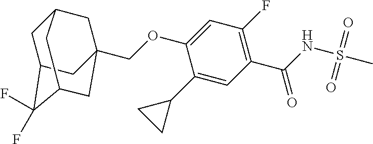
C1C2C(F)(F)C3CC(COC4=CC(F)=C(C(=O)NS(C)(=O)=O)C=C4C4CC4)(CC1C3)C2
